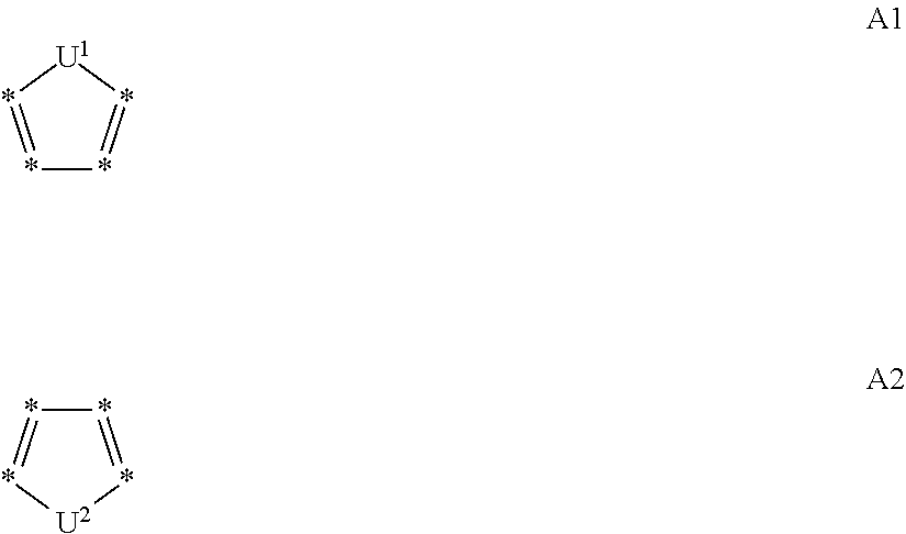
*1=*[U1]*=*1.*1=*[U2]*=*1
